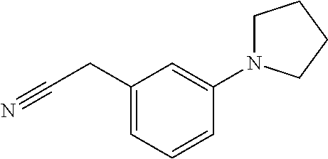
C1(CC#N)=CC=CC(N2CCCC2)=C1
